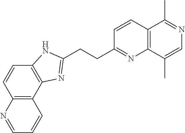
C1=NC2=C(C=C1)C1=C(C=C2)NC(CCC2=NC3=C(C=C2)C(C)=NC=C3C)=N1
